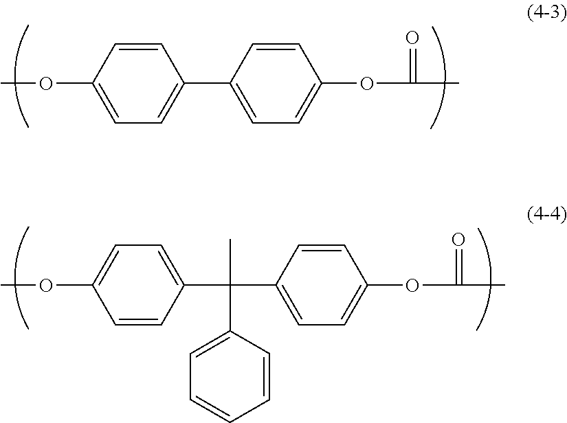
C1=CC(OC)=CC=C1C1=CC=C(OC(C)=O)C=C1.C1=C(C(C2=CC=CC=C2)(C2=CC=C(OC(C)=O)C=C2)C)C=CC(OC)=C1
